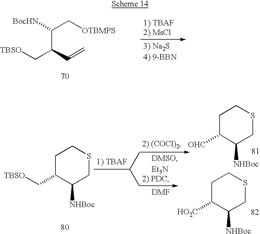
C([TBSO])C(C=C)C(C[OTBMPS])[BocHN].C([TBSO])C1C([NHBoc])CSCC1.CC(C)C.[DMF].[OHC]C1C([NHBoc])CSCC1.[HO2C]C1C([NHBoc])CSCC1
